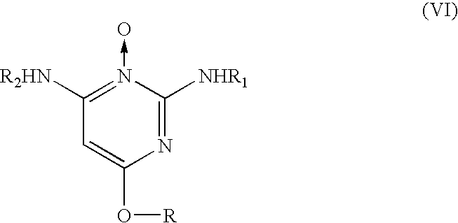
C1([R2HN])=N(->O)C([NHR1])=NC(O[R])=C1
